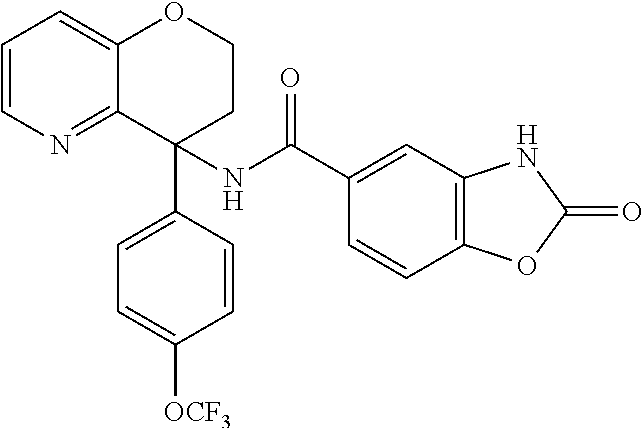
C1=CN=C2C(=C1)OCCC2(NC(C1=CC2=C(C=C1)OC(=O)N2)=O)C1=CC=C([OCF3])C=C1
